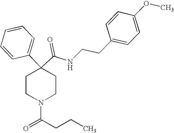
N(C(C1(C2=CC=CC=C2)CCN(C(=O)CCC)CC1)=O)CCC1=CC=C(OC)C=C1
